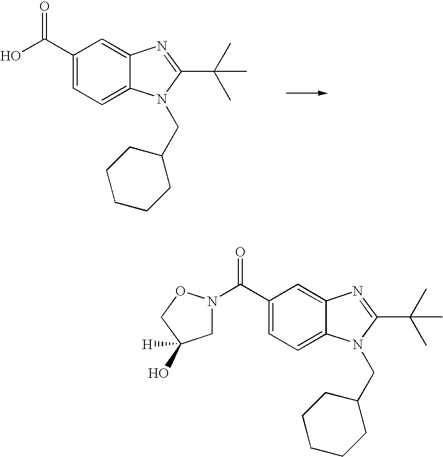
OC(C1=CC=C2C(=C1)N=C(C(C)(C)C)N2CC1CCCCC1)=O.C(C1=CC=C2C(=C1)N=C(C(C)(C)C)N2CC1CCCCC1)(=O)N1CC(O)([H])CO1
